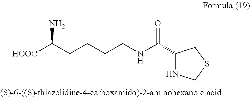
[HOOC]C(CCCCNC(C1NCSC1)=O)N
